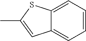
CC1=CC2=CC=CC=C2S1
